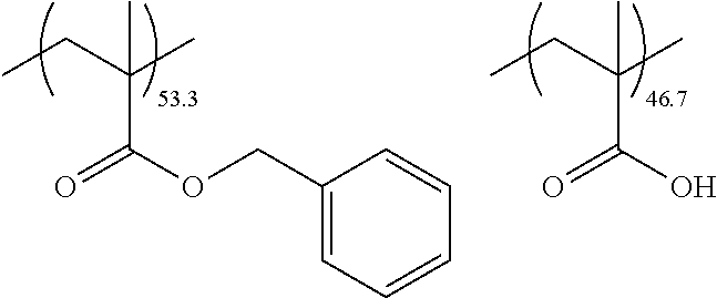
C1(COC(=O)C(CC)(C)C)=CC=CC=C1.OC(=O)C(CC)(C)C
